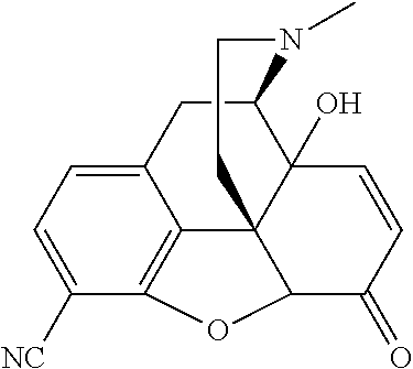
C12CC3=CC=C([NC])C4=C3C3(C1(O)C=CC(=O)C3O4)CCN2C
